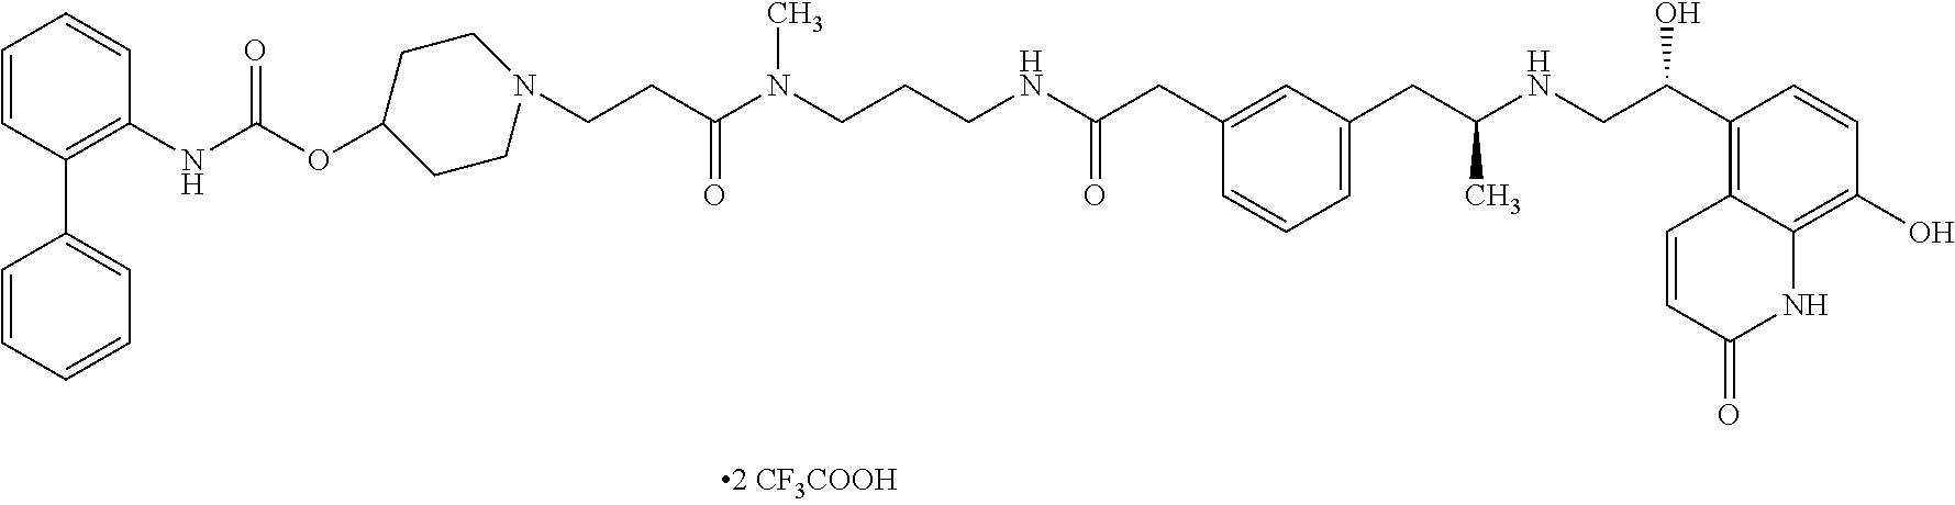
C1=CC(C2=CC=CC=C2)=C(NC(OC2CCN(CCC(N(CCCNC(CC3=CC(CC(NCC(C4=C5C(=C(O)C=C4)NC(=O)C=C5)O)C)=CC=C3)=O)C)=O)CC2)=O)C=C1
